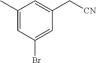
C1(C)=CC(Br)=CC(C[CN])=C1
